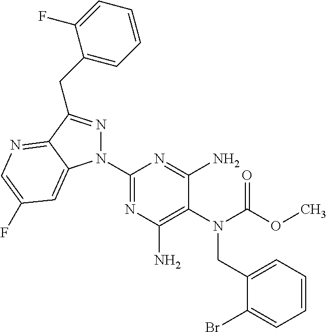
C1(N2N=C(CC3=CC=CC=C3F)C3=NC=C(F)C=C23)=NC(N)=C(N(C(OC)=O)CC2=CC=CC=C2Br)C(N)=N1
